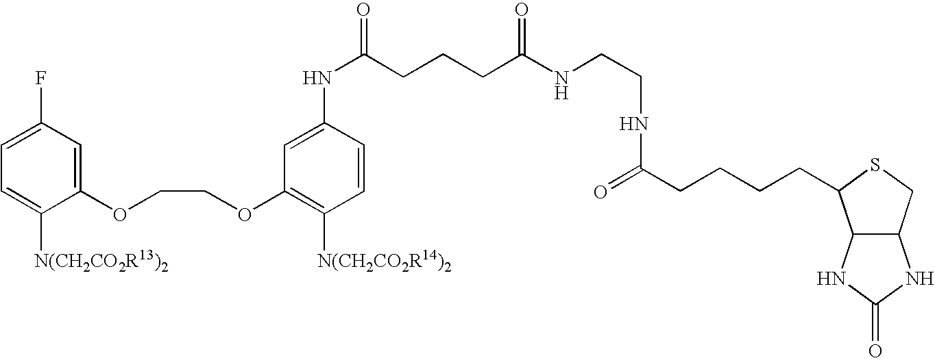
C1=C(F)C=C(OCCOC2=C([N(CH2CO2R14)2])C=CC(NC(=O)CCCC(NCCNC(=O)CCCCC3C4C(CS3)NC(=O)N4)=O)=C2)C([N(CH2CO2R13)2])=C1
